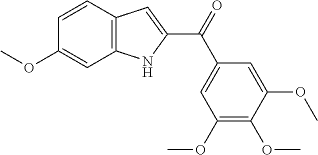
C1=CC2=C(C=C1OC)NC(C(=O)C1=CC(OC)=C(OC)C(OC)=C1)=C2
